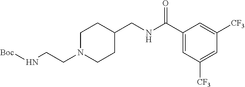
N(CCN1CCC(CNC(C2=CC([CF3])=CC([CF3])=C2)=O)CC1)[Boc]
